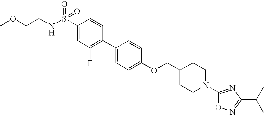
S(C1=CC(F)=C(C2=CC=C(OCC3CCN(C4=NC(C(C)C)=NO4)CC3)C=C2)C=C1)(NCCOC)(=O)=O
